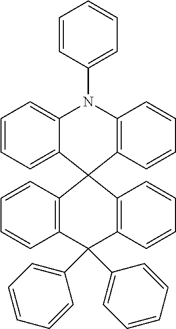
C1=C2C(=CC=C1)C1(C3=C(N2C2=CC=CC=C2)C=CC=C3)C2=C(C(C3=CC=CC=C3)(C3=CC=CC=C3)C3=C1C=CC=C3)C=CC=C2
